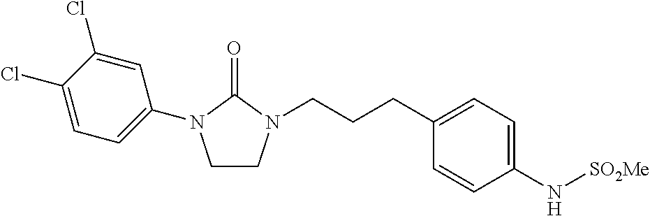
C1(CCCN2CCN(C3=CC=C(Cl)C(Cl)=C3)C2=O)=CC=C(N[SO2Me])C=C1
